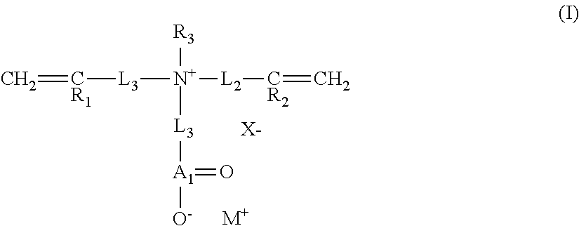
[R3][N+]([L3][A1]([O-])=O)([L2][CR2]=C)[L3][CR1]=C.[X-].[M+]
